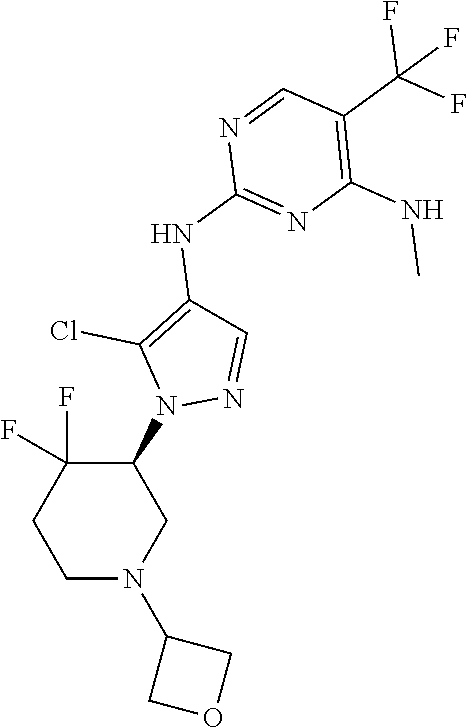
C1(F)(F)CCN(C2COC2)CC1N1C(Cl)=C(NC2=NC(NC)=C(C(F)(F)F)C=N2)C=N1
